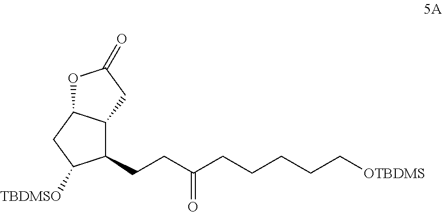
C(CC(CCCCC[OTBDMS])=O)C1C2C(CC1[TBDMSO])OC(=O)C2
